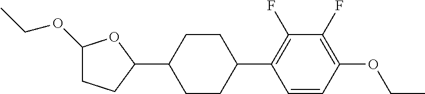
C1(OCC)CCC(C2CCC(C3=C(F)C(F)=C(OCC)C=C3)CC2)O1
